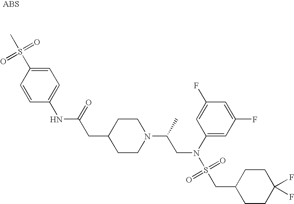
N(C1=CC=C(S(C)(=O)=O)C=C1)C(CC1CCN(C(C)CN(S(CC2CCC(F)(F)CC2)(=O)=O)C2=CC(F)=CC(F)=C2)CC1)=O
